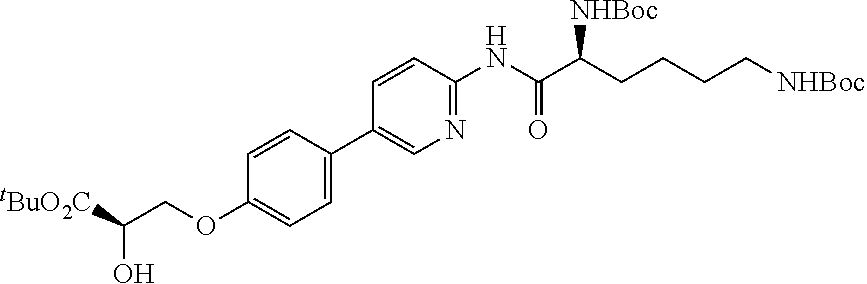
C(C(O)[tBuO2C])OC1=CC=C(C2=CN=C(NC(=O)C(CCCC[NHBoc])[NHBoc])C=C2)C=C1
